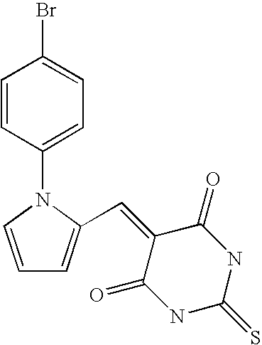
C1=CC(N2C=CC=C2C=C2C(=O)NC(=S)NC2=O)=CC=C1Br
